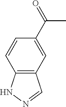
C12=C(C=C(C(=O)C)C=C1)C=NN2
